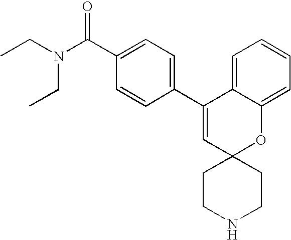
CCN(C(C1=CC=C(C2=CC3(OC4=CC=CC=C24)CCNCC3)C=C1)=O)CC
